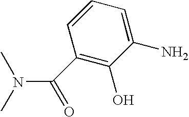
C1(C(N(C)C)=O)=C(O)C(N)=CC=C1
